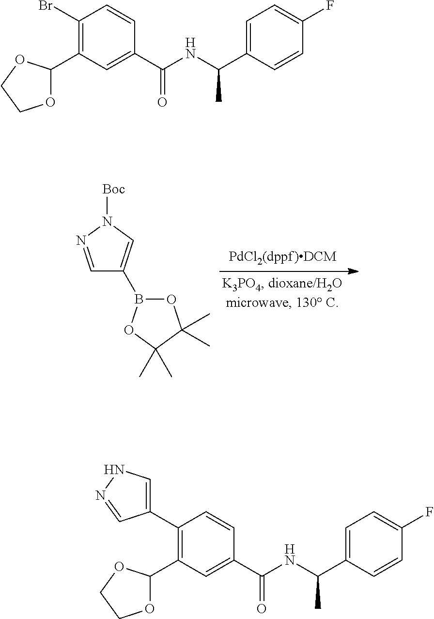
C1(B2OC(C)(C)C(C)(C)O2)=CN([Boc])N=C1.C1(Br)=C(C2OCCO2)C=C(C(NC(C)C2=CC=C(F)C=C2)=O)C=C1.C1(C2=CNN=C2)=C(C2OCCO2)C=C(C(NC(C)C2=CC=C(F)C=C2)=O)C=C1
